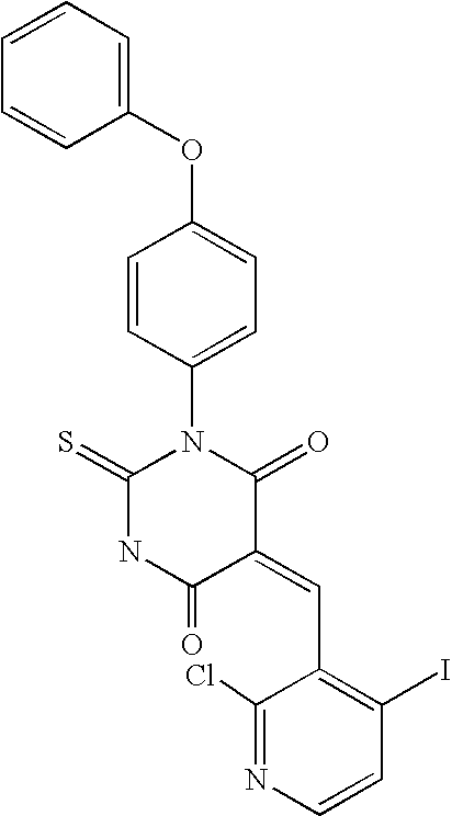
C1=CC=CC(OC2=CC=C(N3C(=S)NC(=O)C(=CC4=C(I)C=CN=C4Cl)C3=O)C=C2)=C1
